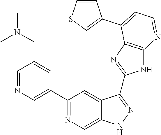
C1=NC=C(C2=NC=C3C(=C2)C(C2=NC4=C(N2)N=CC=C4C2=CSC=C2)=NN3)C=C1CN(C)C
